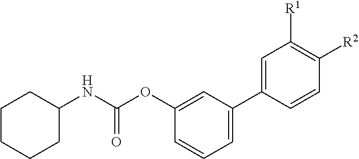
C1=C(C2=CC=CC(OC(NC3CCCCC3)=O)=C2)C=CC([R2])=C1[R1]
